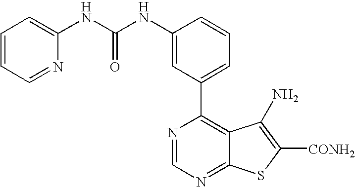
C1(NC(NC2=CC=CC=N2)=O)=CC(C2=C3C(=NC=N2)SC([CONH2])=C3N)=CC=C1
